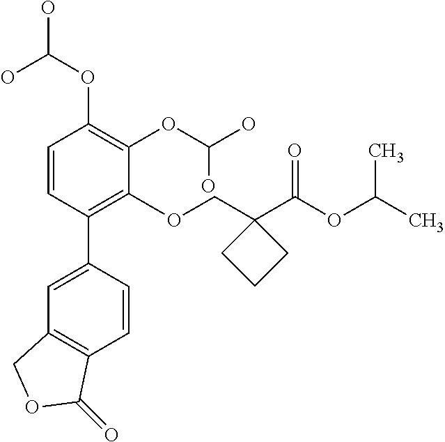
C1=CC(C2=CC3=C(C=C2)C(=O)OC3)=C(OCC2(C(OC(C)C)=O)CCC2)C(OC(O)O)=C1OC(O)O
